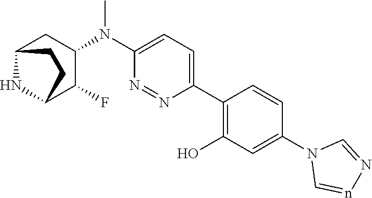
C12NC(C(F)C(N(C3=CC=C(C4=C(O)C=C(N5C=nN=C5)C=C4)N=N3)C)C1)CC2
